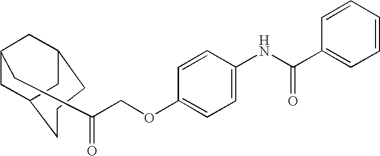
C(COC1=CC=C(NC(C2=CC=CC=C2)=O)C=C1)(=O)CC1CC2CCCC(C1)C2
